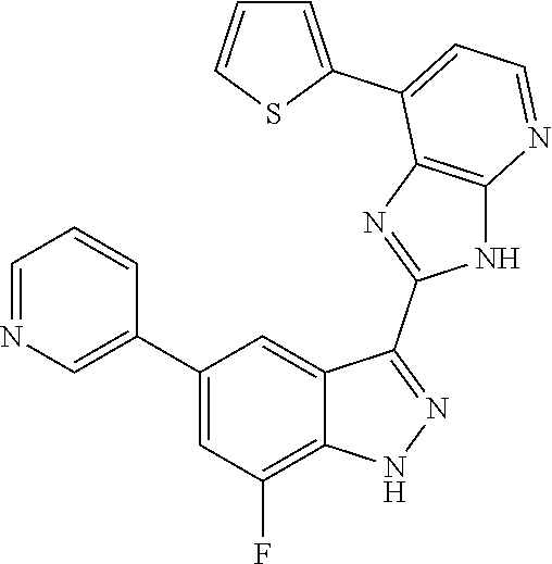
C1=NC=C(C2=CC(F)=C3C(=C2)C(C2=NC4=C(N2)N=CC=C4C2=CC=CS2)=NN3)C=C1
